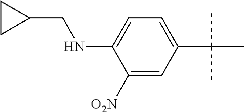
C1(C(C)(C)C)=CC=C(NCC2CC2)C([O2N])=C1
